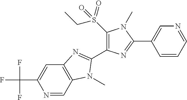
N1=CC2=C(C=C1C(F)(F)F)N=C(C1=C(S(CC)(=O)=O)N(C)C(C3=CN=CC=C3)=N1)N2C
